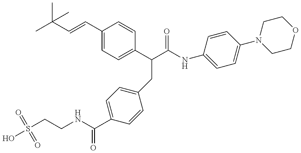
C(CNC(C1=CC=C(CC(C(NC2=CC=C(N3CCOCC3)C=C2)=O)C2=CC=C(C=CC(C)(C)C)C=C2)C=C1)=O)S(O)(=O)=O
